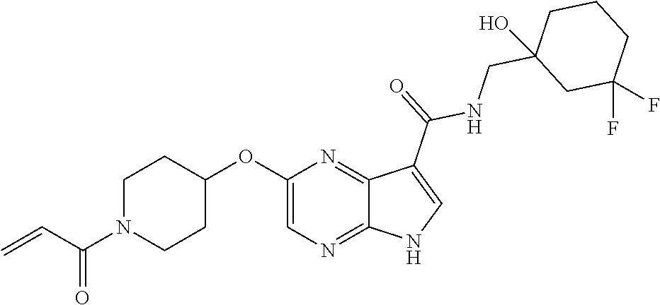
C1N(C(C=C)=O)CCC(OC2=CN=C3C(=N2)C(C(=O)NCC2(O)CC(F)(F)CCC2)=CN3)C1
